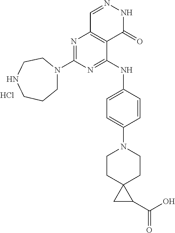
N1=C(N2CCCNCC2)N=C(NC2=CC=C(N3CCC4(CC3)CC4C(O)=O)C=C2)C2=C1C=NNC2=O.Cl
